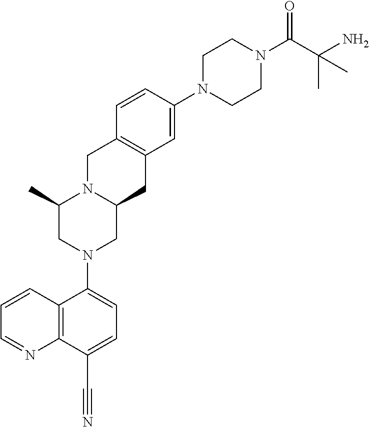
C(#N)C1=CC=C(N2CC3N(CC4=C(C3)C=C(N3CCN(C(C(N)(C)C)=O)CC3)C=C4)C(C)C2)C2=C1N=CC=C2
